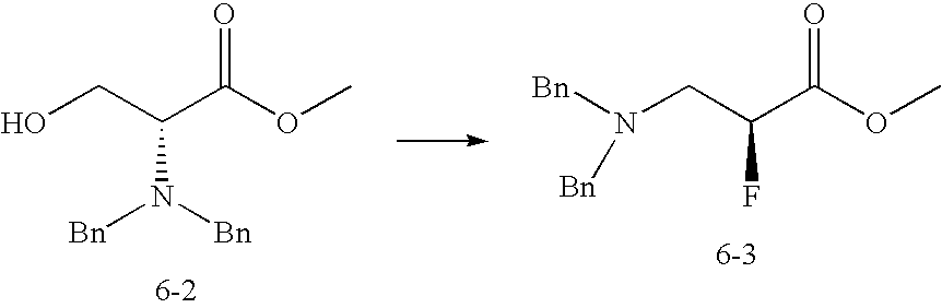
OCC(C(OC)=O)N([Bn])[Bn].N(CC(C(OC)=O)F)([Bn])[Bn]
